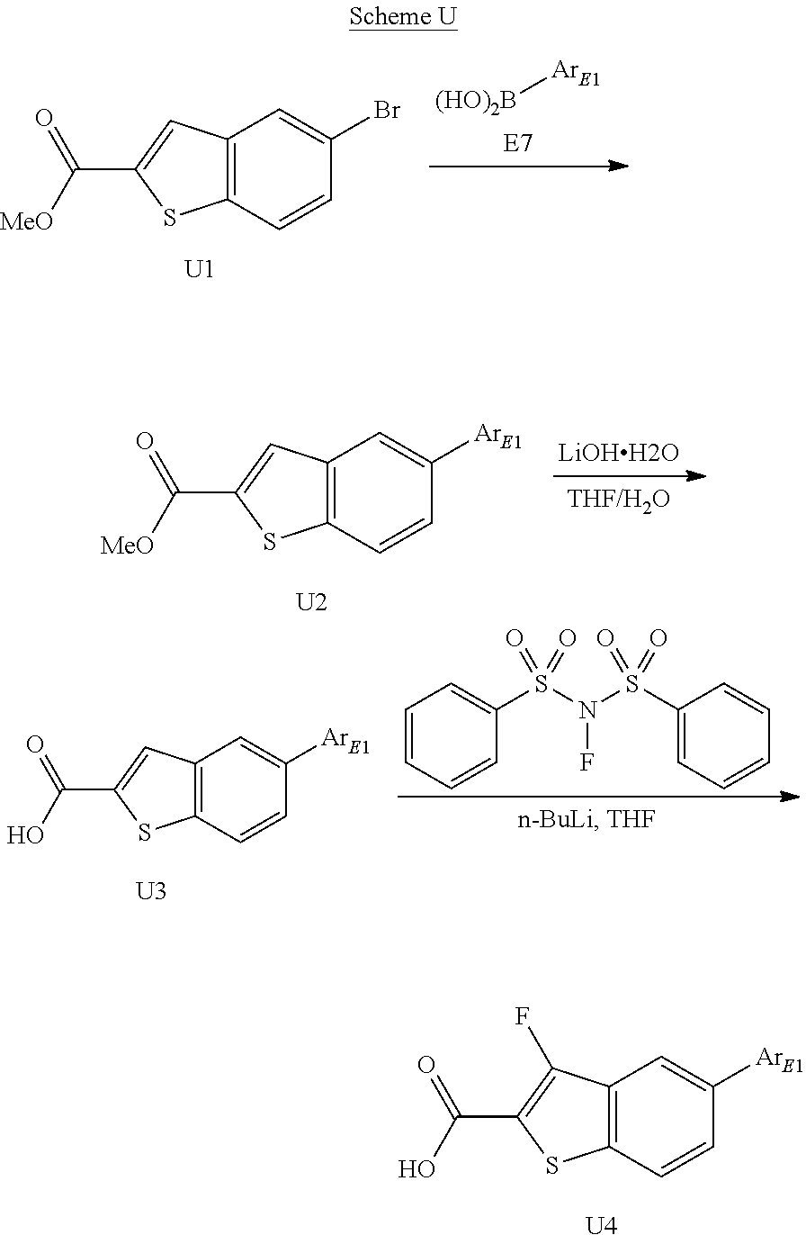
[(HO)2B][ArE1].C12=C(C=C(C([MeO])=O)S1)C=C(Br)C=C2.[U1].C12=C(C=C(C([MeO])=O)S1)C=C([ArE1])C=C2.[U2].C12=C(C=C(C(O)=O)S1)C=C([ArE1])C=C2.[U3].C1=CC=CC(S(N(S(C2=CC=CC=C2)(=O)=O)F)(=O)=O)=C1.C12=C(C(F)=C(C(O)=O)S1)C=C([ArE1])C=C2.[U4]
